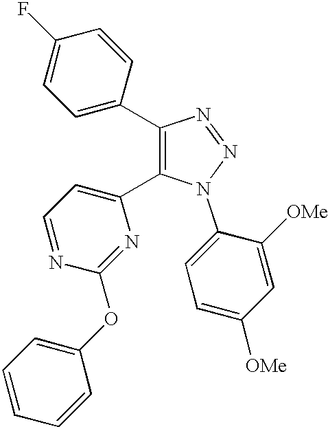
C1(C2=CC=C(F)C=C2)=C(C2=CC=NC(OC3=CC=CC=C3)=N2)N(C2=CC=C([OMe])C=C2[OMe])N=N1
